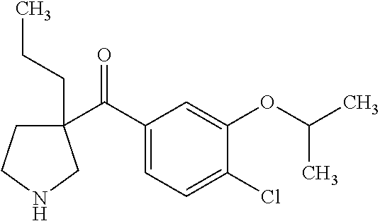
C1(C(C2=CC=C(Cl)C(OC(C)C)=C2)=O)(CCC)CCNC1
